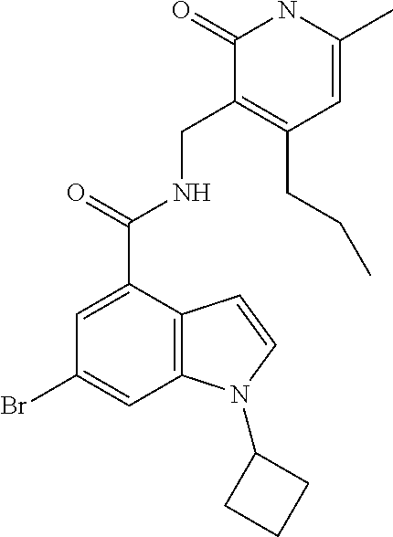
BrC1=CC2=C(C(C(NCC3=C(CCC)C=C(C)NC3=O)=O)=C1)C=CN2C1CCC1
